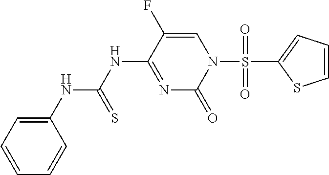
C1(NC(NC2=NC(=O)N(S(C3=CC=CS3)(=O)=O)C=C2F)=S)=CC=CC=C1
